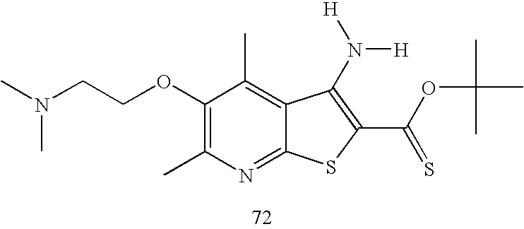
C1(OCCN(C)C)=C(C)N=C2C(=C1C)C(N([H])[H])=C(C(OC(C)(C)C)=S)S2
